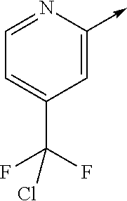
C1=NC(->C)=CC(C(F)(F)Cl)=C1
